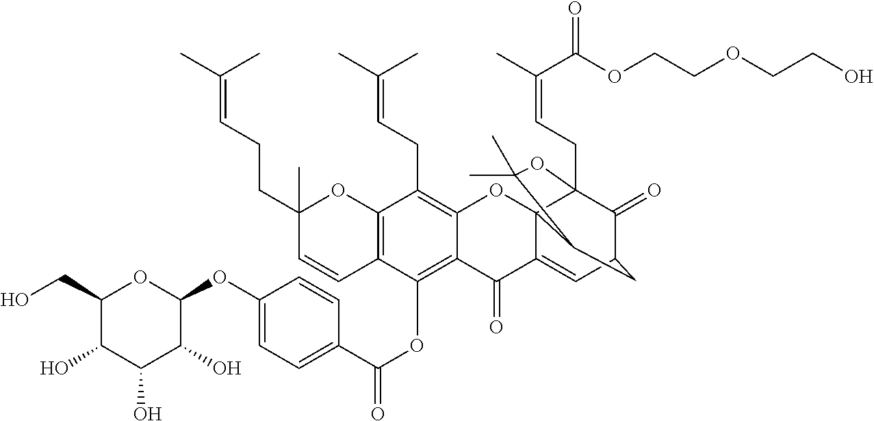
C12=C(OC(C3=CC=C(OC4OC(CO)C(O)C(O)C4O)C=C3)=O)C3=C(C(CC=C(C)C)=C1OC14C(=CC5C(=O)C1(CC=C(C)C(=O)OCCOCCO)OC(C)(C)C4C5)C2=O)OC(C)(CCC=C(C)C)C=C3
